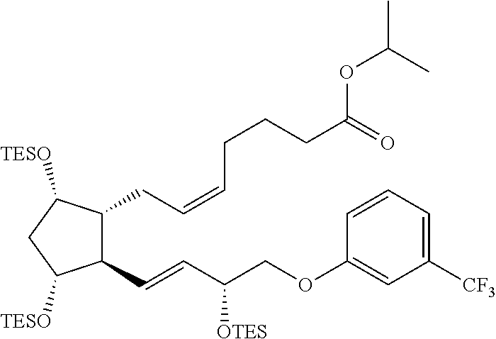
C1(C=CC(COC2=CC([CF3])=CC=C2)[OTES])C(CC=CCCCC(=O)OC(C)C)C([TESO])CC1[TESO]
